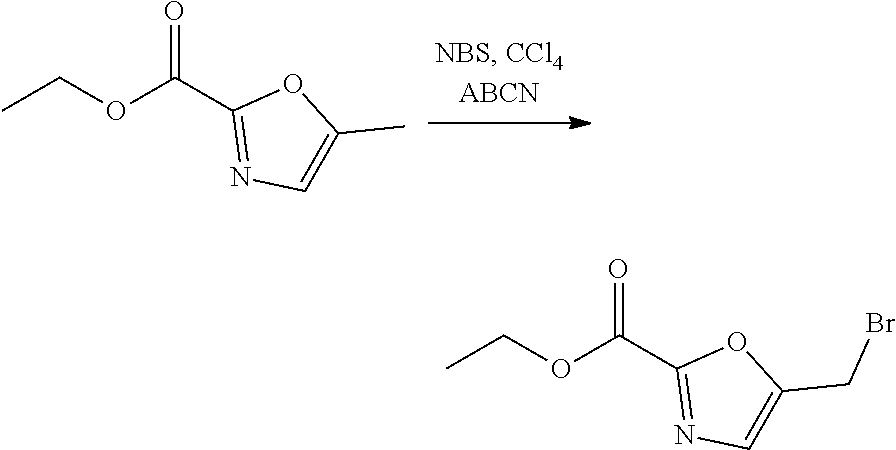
CCOC(C1=NC=C(C)O1)=O.CCOC(C1=NC=C(CBr)O1)=O
